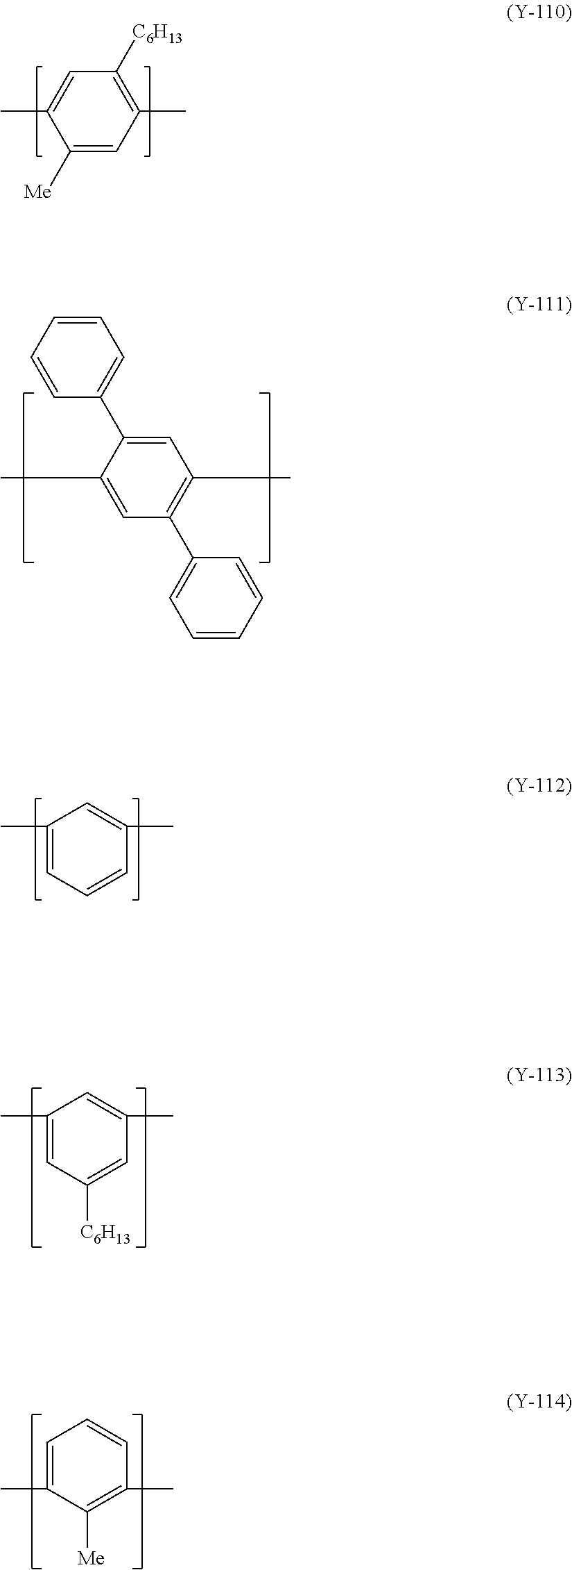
C1=C(C)C([Me])=CC(C)=C1[C6H13].C1=C(C)C(C2=CC=CC=C2)=CC(C)=C1C1=CC=CC=C1.C1(C)=CC=CC(C)=C1.C1(C)=CC([C6H13])=CC(C)=C1.C1=C(C)C([Me])=C(C)C=C1
